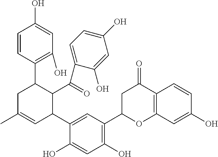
C12=C(C=C(O)C=C1)OC(C1=C(O)C=C(O)C(C3C(C(=O)C4=CC=C(O)C=C4O)C(C4=C(O)C=C(O)C=C4)CC(C)=C3)=C1)CC2=O
